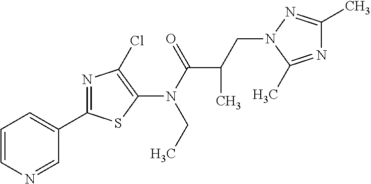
N(C(=O)C(CN1C(C)=NC(C)=N1)C)(C1=C(Cl)N=C(C2=CC=CN=C2)S1)CC
